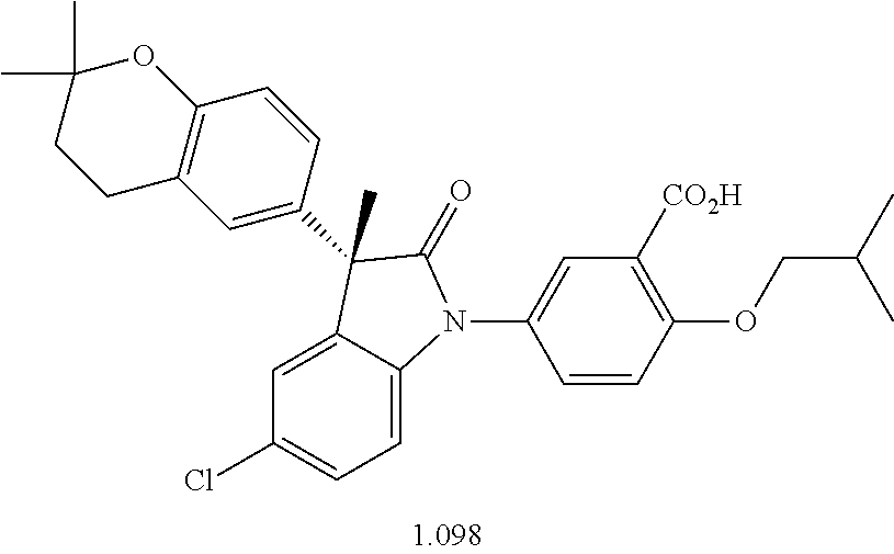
C1=C2C(=CC=C1Cl)N(C1=CC([CO2H])=C(OCC(C)C)C=C1)C(=O)C2(C)C1=CC2=C(C=C1)OC(C)(C)CC2
